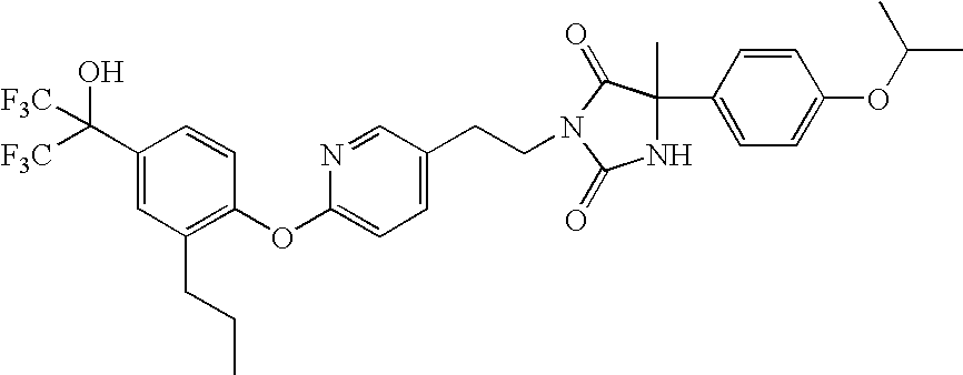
C1(C([F3C])([F3C])O)=CC(CCC)=C(OC2=CC=C(CCN3C(=O)C(C4=CC=C(OC(C)C)C=C4)(C)NC3=O)C=N2)C=C1
